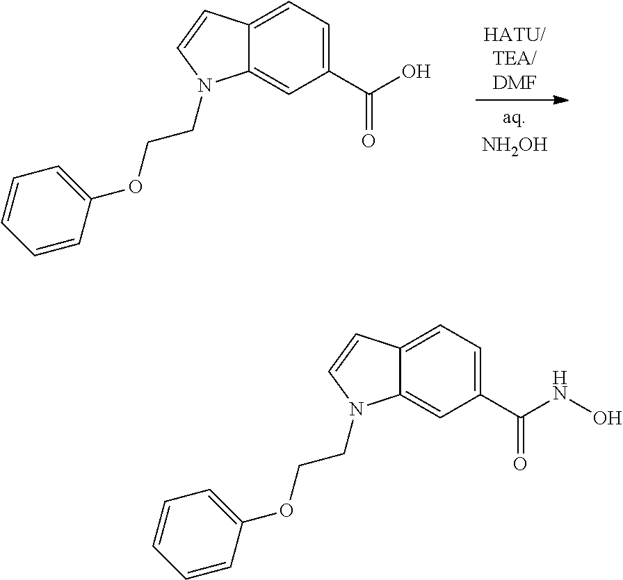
C1(C(O)=O)=CC=C2C(=C1)N(CCOC1=CC=CC=C1)C=C2.C1(C(NO)=O)=CC=C2C(=C1)N(CCOC1=CC=CC=C1)C=C2
